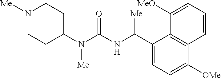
N1([Me])CCC(N(C(NC(C2=CC=C([OMe])C3=C2C([MeO])=CC=C3)[Me])=O)[Me])CC1
